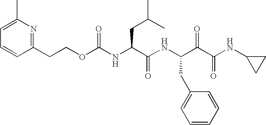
O(C(NC(C(NC(C(C(NC1CC1)=O)=O)CC1=CC=CC=C1)=O)CC(C)C)=O)CCC1=NC(C)=CC=C1
